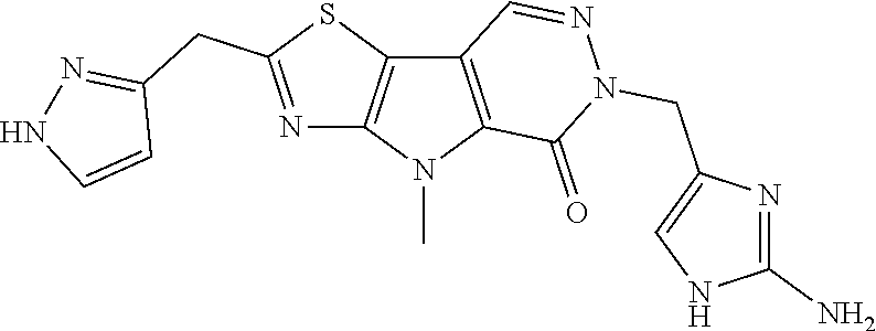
C12=C(N(C)C3=C1C=NN(CC1=CNC(N)=N1)C3=O)N=C(CC1=NNC=C1)S2
